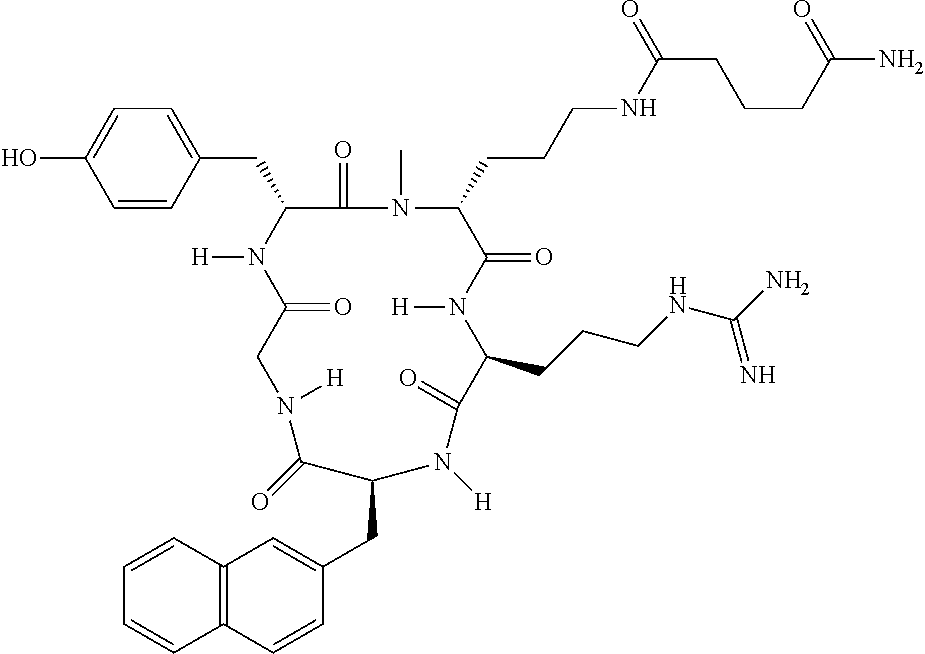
C1=CC(CC2C(=O)N(C)C(CCCNC(CCCC(N)=O)=O)C(=O)N([H])C(CCCNC(N)=N)C(=O)N([H])C(CC3=CC4=C(C=C3)C=CC=C4)C(=O)N([H])CC(=O)N2[H])=CC=C1O
